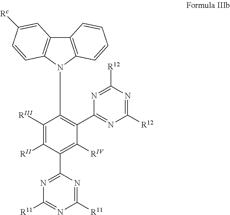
C12=C(N(C3=C(C4=NC([R12])=NC([R12])=N4)C([RIV])=C(C4=NC([R11])=NC([R11])=N4)C([RII])=C3[RIII])C3=C1C=C([Rc])C=C3)C=CC=C2
